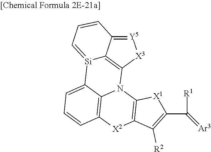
[Y5]1=C2C3=C([X3]1)N1C4=C(C=CC=C4[Si]3=CC=C2)[X2]C2=C1[X1]C(C([R1])=[Ar3])=C2[R2]
